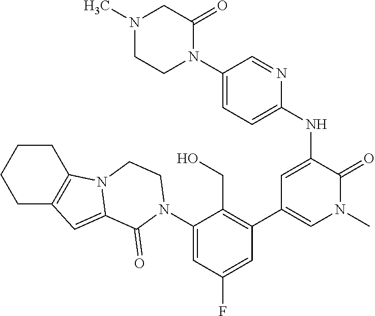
C1(N2C(=O)C3=CC4=C(CCCC4)N3CC2)=CC(F)=CC(C2=CN(C)C(=O)C(NC3=CC=C(N4C(=O)CN(C)CC4)C=N3)=C2)=C1CO
